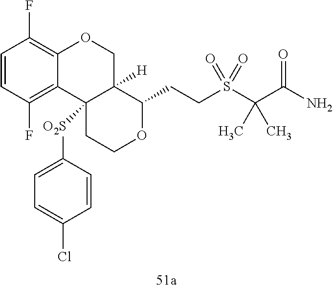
C1=CC(F)=C2C(=C1F)OCC1([H])C2([O2S]C2=CC=C(Cl)C=C2)CCOC1CCS(C(C(=O)N)(C)C)(=O)=O
